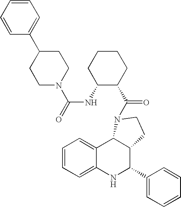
C12=CC=CC=C1NC(C1=CC=CC=C1)C1C2N(C(C2CCCCC2NC(=O)N2CCC(C3=CC=CC=C3)CC2)=O)CC1
